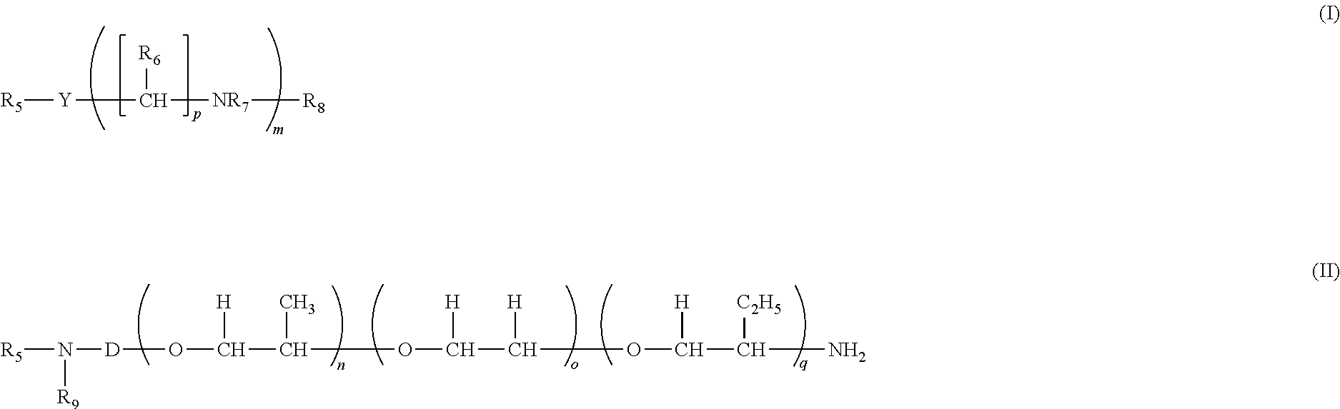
[R5][Y]C([R6])[NR7][R8].[R5]N([R9])[D]OC([H])C(C)OC([H])C([H])OC([H])C([C2H5])N
